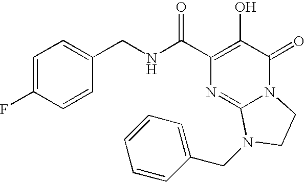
N(C(C1=C(O)C(=O)N2C(=N1)N(CC1=CC=CC=C1)CC2)=O)CC1=CC=C(F)C=C1
